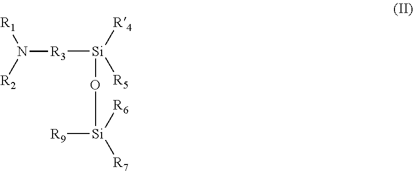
[R3]([Si]([R4])([R5])O[Si]([R6])([R7])[R9])N([R1])[R2]
